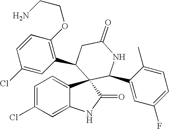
C1=C(Cl)C=C2C(=C1)C1(C(=O)N2)C(C2=CC(F)=CC=C2C)NC(=O)CC1C1=C(OCCN)C=CC(Cl)=C1
